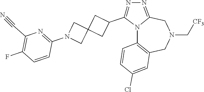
N12C3=C(CN(C[CF3])CC1=NN=C2C1CC2(C1)CN(C1=NC(C#N)=C(F)C=C1)C2)C=C(Cl)C=C3
